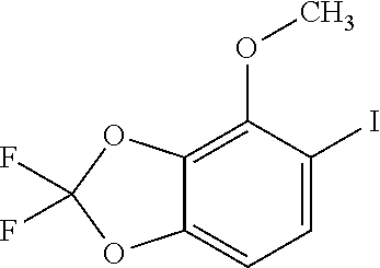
C1=C(I)C(OC)=C2C(=C1)OC(F)(F)O2
